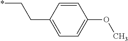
C(*)CC1=CC=C(OC)C=C1
